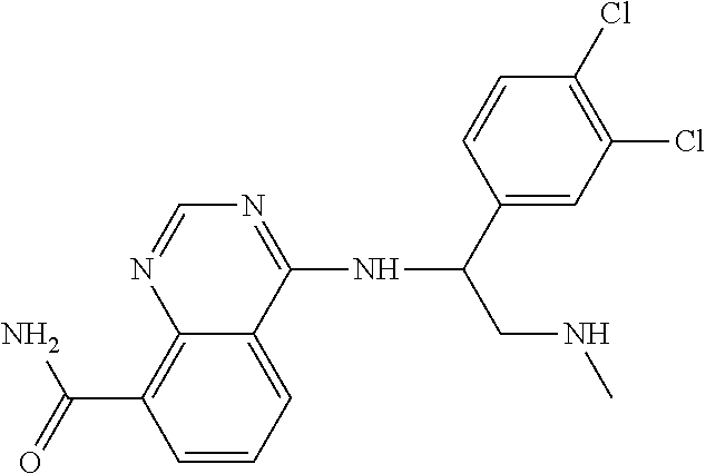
C12=C(C(=O)N)C=CC=C1C(NC(CNC)C1=CC(Cl)=C(Cl)C=C1)=NC=N2
